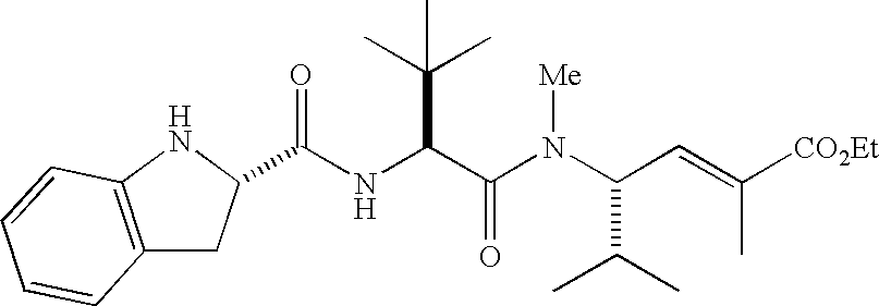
C(NC(C(N(C(C=C([CO2Et])C)C(C)C)[Me])=O)C(C)(C)C)(=O)C1CC2=C(N1)C=CC=C2
